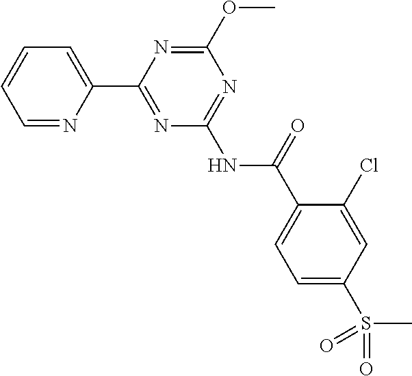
C1=NC(C2=NC(NC(C3=CC=C(S(C)(=O)=O)C=C3Cl)=O)=NC(OC)=N2)=CC=C1
